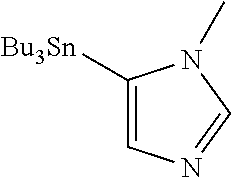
C1([Bu3Sn])=CN=CN1C
